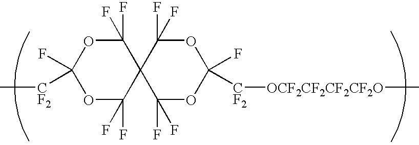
O1C(F)(F)C2(C(F)(F)OC1(F)[CF2]C)C(F)(F)OC(F)([CF2][OCF2CF2CF2CF2O]C)OC2(F)F
